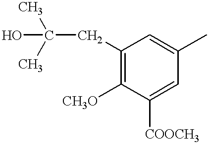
OC(CC1=C([CH3O])C([COOCH3])=CC(C)=C1)(C)C
